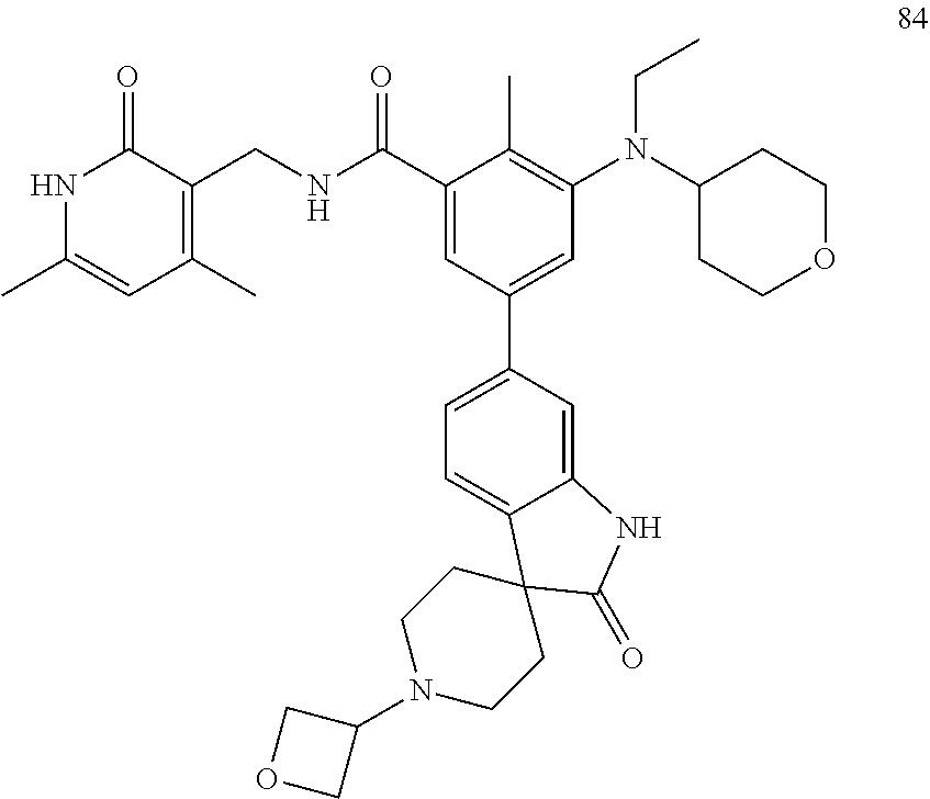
N1C(C)=CC(C)=C(CNC(C2=CC(C3=CC=C4C(=C3)NC(=O)C43CCN(C4COC4)CC3)=CC(N(C3CCOCC3)CC)=C2C)=O)C1=O
